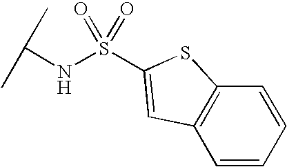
S(NC(C)C)(=O)(=O)C1=CC2=C(C=CC=C2)S1
